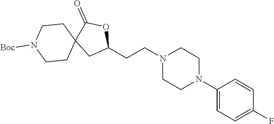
N1(CCC2OC(=O)C3(C2)CCN([Boc])CC3)CCN(C2=CC=C(F)C=C2)CC1
